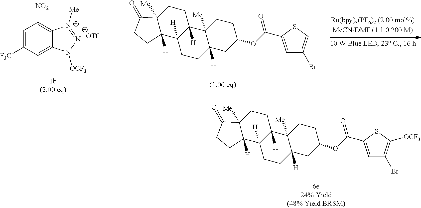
C1=C(C(OC2CC3([H])C([Me])(CC2)C2([H])C([H])(CC3)C3([H])C([Me])(CC2)C(=O)CC3)=O)SC([OCF3])=C1Br.C1=C([F3C])C=C2C(=C1[NO2])[N+]([Me])=[N-]N2[OCF3].[1b(2.00 eq)].C1=C(C(OC2CC3([H])C([Me])(CC2)C2([H])C([H])(CC3)C3([H])C([Me])(CC2)C(=O)CC3)=O)SC=C1Br
